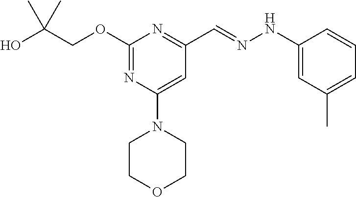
OC(COC1=NC(N2CCOCC2)=CC(C=NNC2=CC(C)=CC=C2)=N1)(C)C
